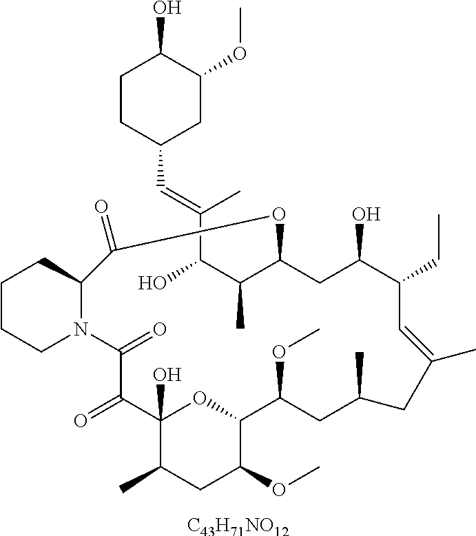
[C43H71NO12].C1CCN2C(C1)C(=O)OC(C(C(C(=CC1CC(OC)C(O)CC1)C)O)C)CC(O)C(CC)C=C(C)CC(C)CC(OC)C1OC(O)(C(=O)C2=O)C(C)CC1OC
